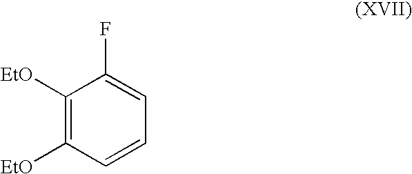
C1([EtO])=C([EtO])C=CC=C1F
